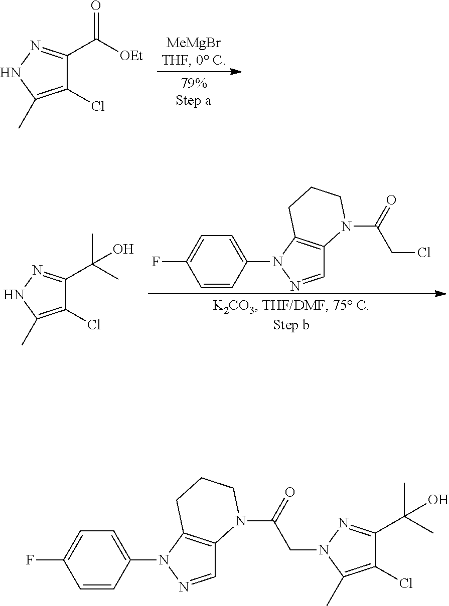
C1(Cl)=C(C)NN=C1C(=O)[OEt].C1=NN(C2=CC=C(F)C=C2)C2=C1N(C(=O)CCl)CCC2.C1(Cl)=C(C)NN=C1C(C)(C)O.C1=NN(C2=CC=C(F)C=C2)C2=C1N(C(=O)CN1C(C)=C(Cl)C(C(C)(C)O)=N1)CCC2
